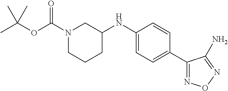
C1(NC2CN(C(OC(C)(C)C)=O)CCC2)=CC=C(C2=NON=C2N)C=C1
